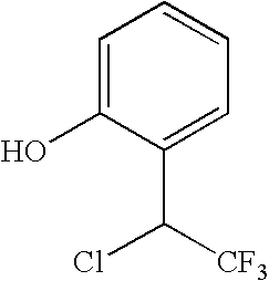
C1=C(O)C(C([CF3])Cl)=CC=C1
